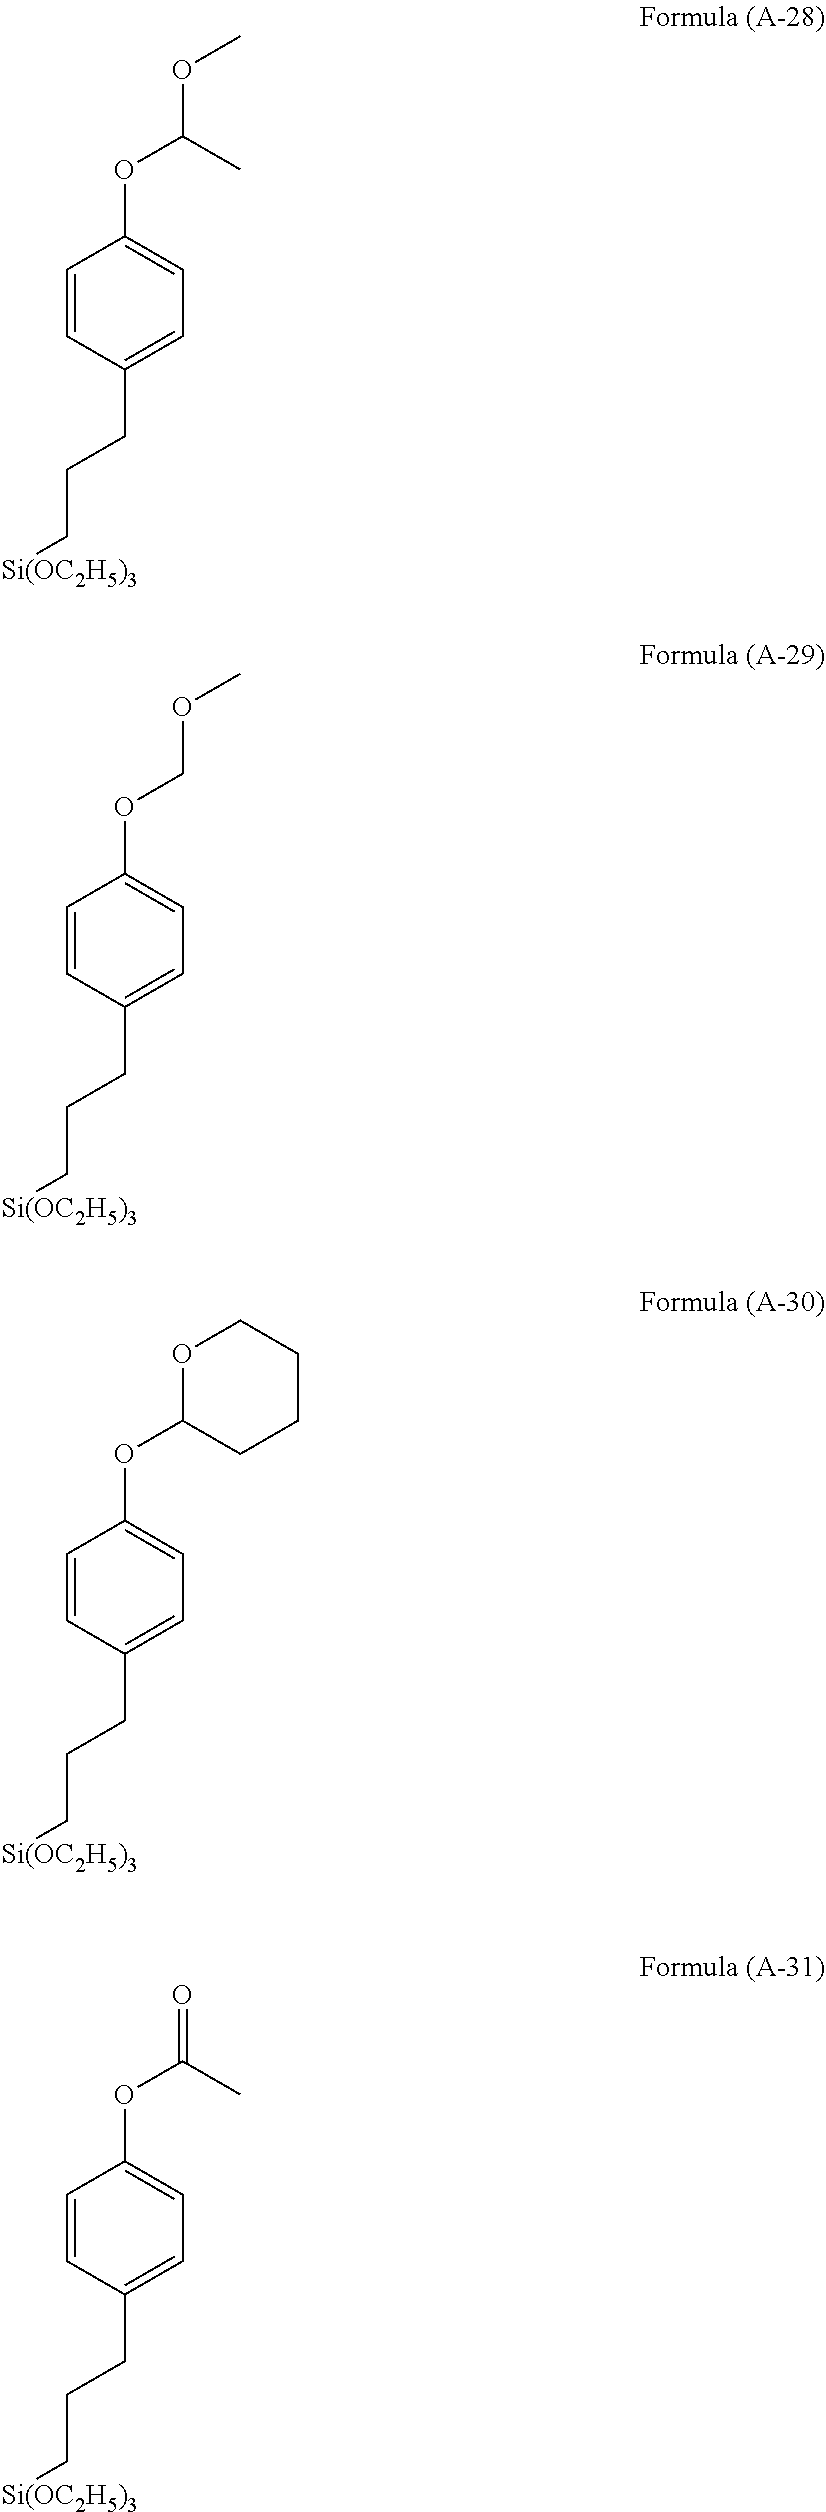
C1=CC(CCC[Si(OC2H5)3])=CC=C1OC(OC)C.C1=CC(CCC[Si(OC2H5)3])=CC=C1OCOC.C1=CC(CCC[Si(OC2H5)3])=CC=C1OC1OCCCC1.C1=CC(CCC[Si(OC2H5)3])=CC=C1OC(C)=O
